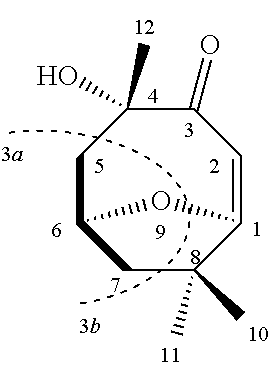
C1C2CC(C)(C)C(=CC(=O)C1(C)O)O2
